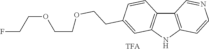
C12=C(NC3=C1C=CC(CCOCCOCCF)=C3)C=CN=C2
